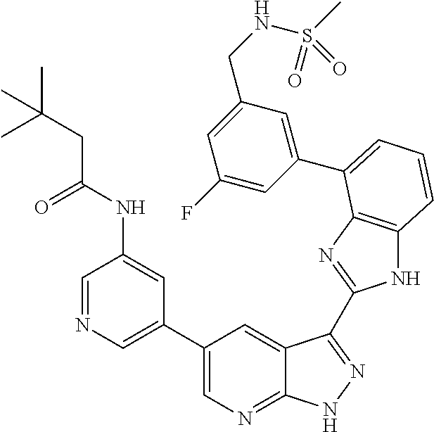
C1(C2=CN=C3C(=C2)C(C2=NC4=C(N2)C=CC=C4C2=CC(CNS(=O)(C)=O)=CC(F)=C2)=NN3)=CN=CC(NC(CC(C)(C)C)=O)=C1
